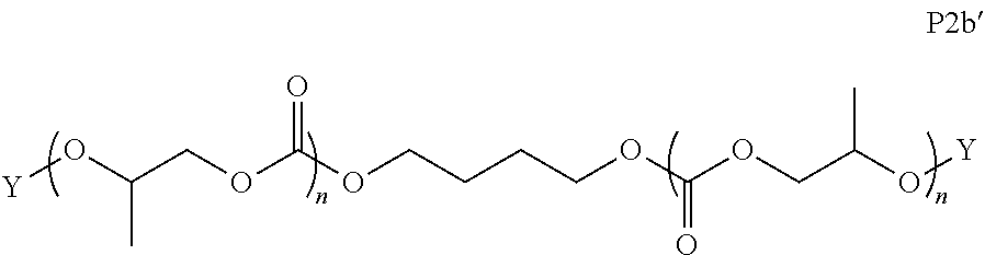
O(C(OCC(O[Y])C)=O)CCCCOC(OCC(O[Y])C)=O
